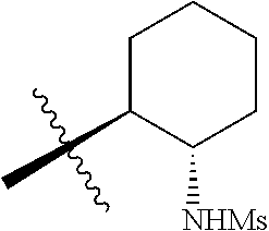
C1(C)CCCCC1[NHMs]
